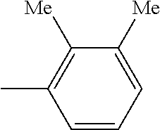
CC1=C([Me])C([Me])=CC=C1
